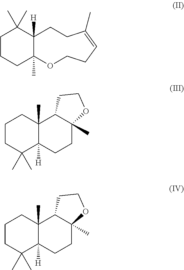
C1CCC2(C)C([H])(C1(C)C)CCC(C)=CCCO2.C1CC(C)(C)C2([H])C(C)(C1)C1C(C)(CC2)OCC1.C1CC(C)(C)C2([H])C(C)(C1)C1C(C)(CC2)OCC1
